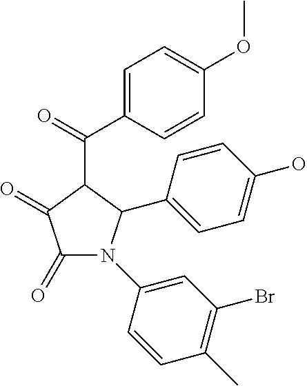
C1(=O)C(=O)N(C2=CC(Br)=C(C)C=C2)C(C2=CC=C(O)C=C2)C1C(C1=CC=C(OC)C=C1)=O
